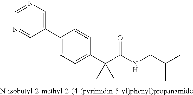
C1(C2=CC=C(C(C(NCC(C)C)=O)(C)C)C=C2)=CN=CN=C1
